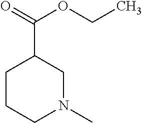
C1CCN(C)CC1C(OCC)=O
